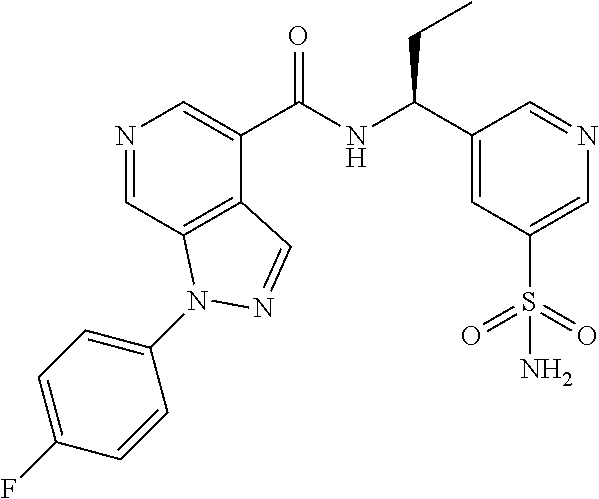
N1=CC2=C(C(C(NC(C3=CC(S(=O)(=O)N)=CN=C3)CC)=O)=C1)C=NN2C1=CC=C(F)C=C1
